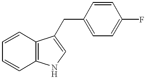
C1=CC2=C(C=C1)NC=C2CC1=CC=C(F)C=C1
